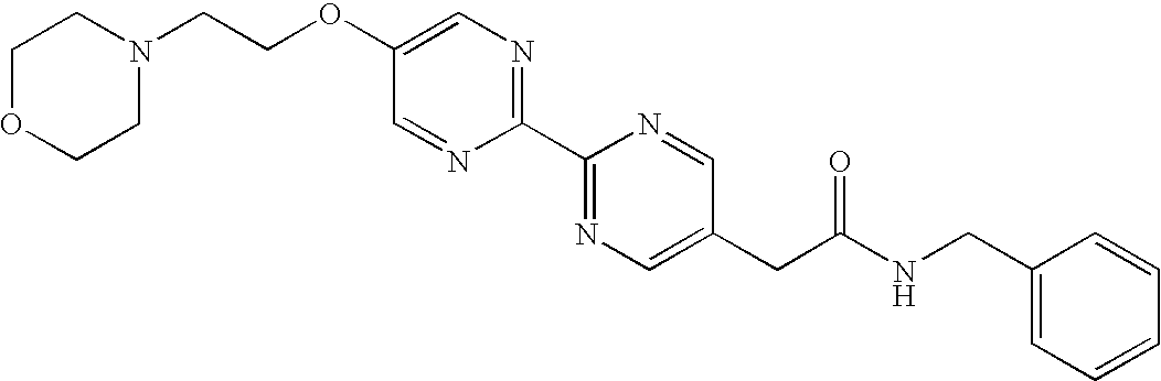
C(OC1=CN=C(C2=NC=C(CC(NCC3=CC=CC=C3)=O)C=N2)N=C1)CN1CCOCC1
